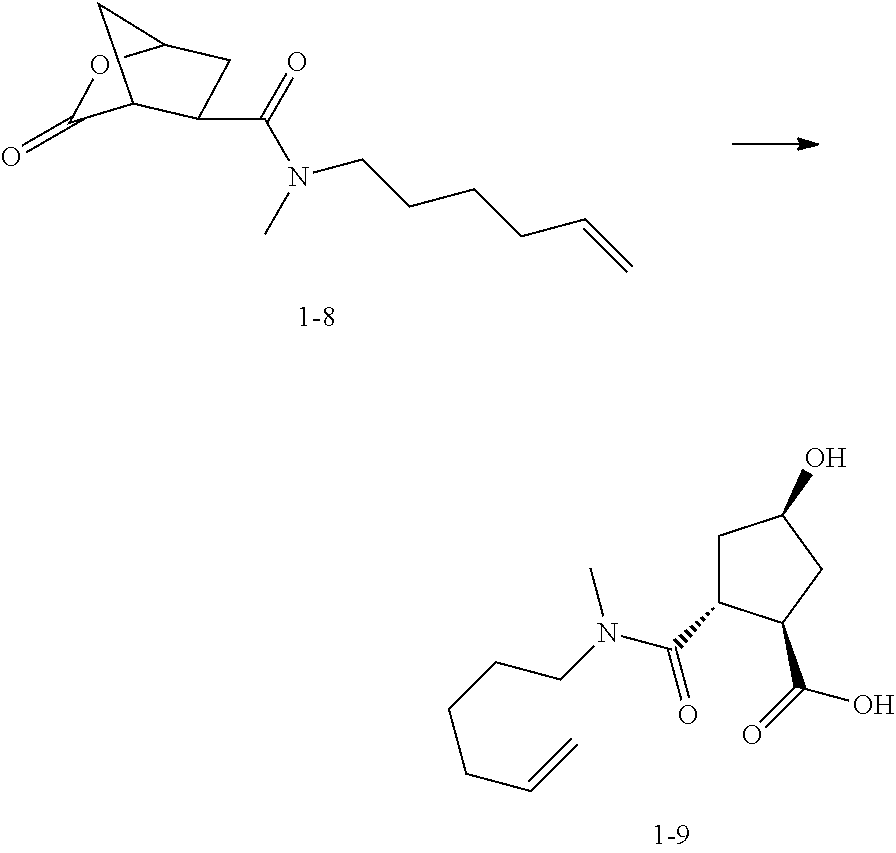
C1C(C(N(CCCCC=C)C)=O)C(C(O)=O)CC1O.C1(=O)C2C(C(N(CCCCC=C)C)=O)CC(O1)C2
